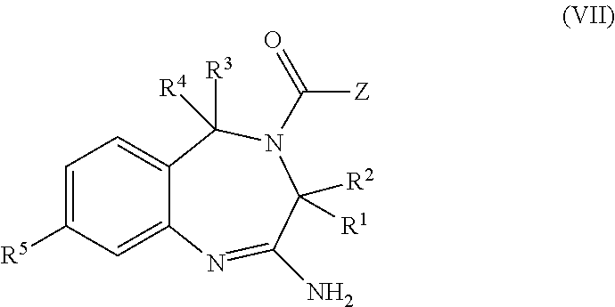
C1=C2C(=CC([R5])=C1)N=C(N)C([R2])([R1])N(C([Z])=O)C2([R3])[R4]
